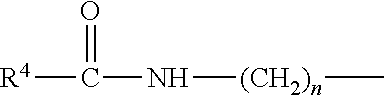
[R4]C(N[(CH2)n]C)=O
